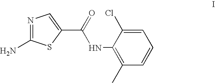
N1=C(N)SC(C(NC2=C(C)C=CC=C2Cl)=O)=C1
